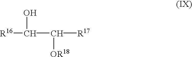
[R16]C(C([R17])[OR18])O
